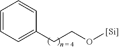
C1=CC=C(CCO[Si])C=C1
